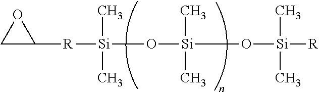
C1([R][Si](O[Si](O[Si]([R])(C)C)(C)C)(C)C)CO1
